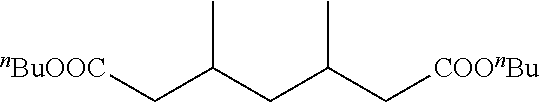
[nBuOOC]CC(CC(C[COOnBu])C)C
